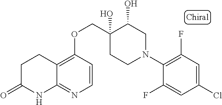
C1(N2CC(O)C(O)(COC3=C4C(=NC=C3)NC(=O)CC4)CC2)=C(F)C=C(Cl)C=C1F
